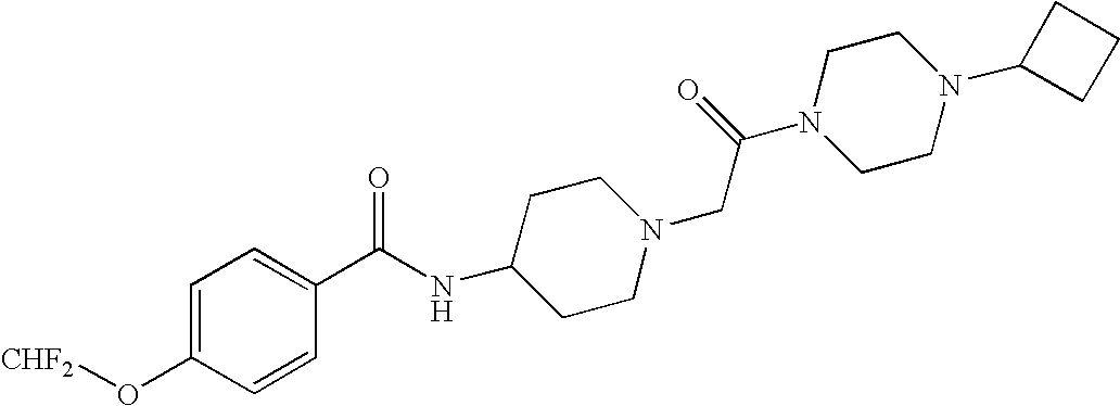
O(C1=CC=C(C(NC2CCN(CC(N3CCN(C4CCC4)CC3)=O)CC2)=O)C=C1)[CHF2]
